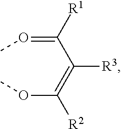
C(C(=C(OC)[R2])[R3])([R1])=OC
